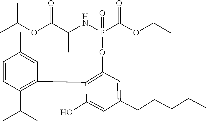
P(NC(C(OC(C)C)=O)C)(C(OCC)=O)(=O)OC1=C(C2=C(C(C)C)C=CC(C)=C2)C(O)=CC(CCCCC)=C1
